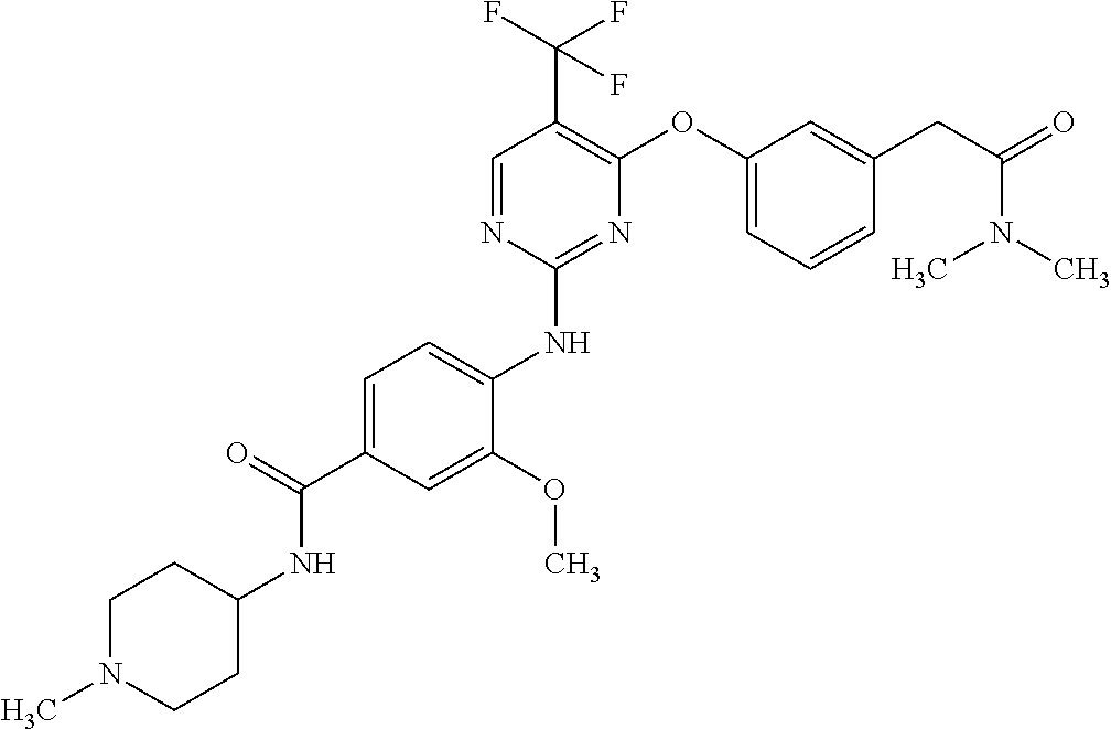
C1=C(C(=O)NC2CCN(C)CC2)C=C(OC)C(NC2=NC(OC3=CC=CC(CC(=O)N(C)C)=C3)=C(C(F)(F)F)C=N2)=C1
